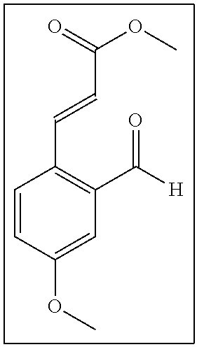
C1=CC(OC)=CC(C([H])=O)=C1C=CC(OC)=O
